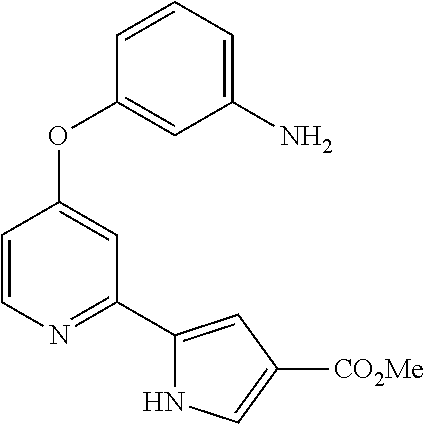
C1(OC2=CC(C3=CC([CO2Me])=CN3)=NC=C2)=CC(N)=CC=C1
